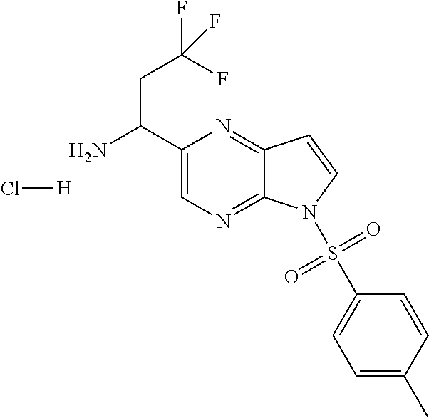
C1(C(CC(F)(F)F)N)=CN=C2C(=N1)C=CN2S(C1=CC=C(C)C=C1)(=O)=O.Cl[H]
